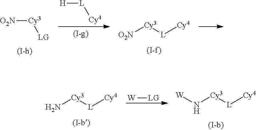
[O2N][Cy3][LG].[H][L][Cy4].[O2N][Cy3][L][Cy4].N[Cy3][L][Cy4].[W][LG].[W]N[Cy3][L][Cy4]
